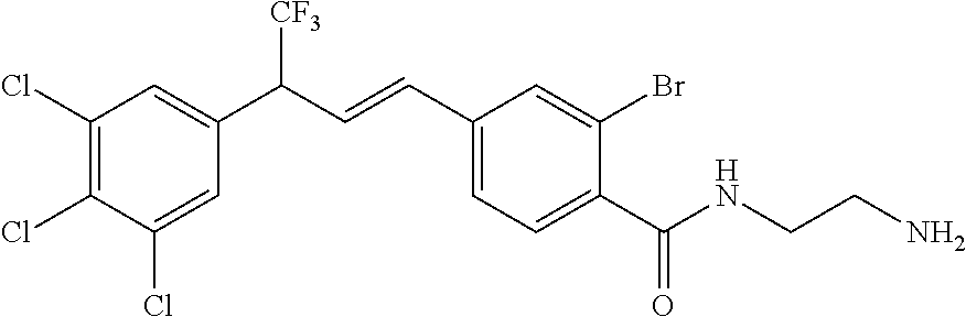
C1(Cl)=C(Cl)C(Cl)=CC(C(C=CC2=CC=C(C(NCCN)=O)C(Br)=C2)[CF3])=C1
